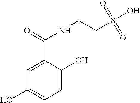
C1(O)=CC=C(O)C(C(=O)NCCS(O)(=O)=O)=C1
